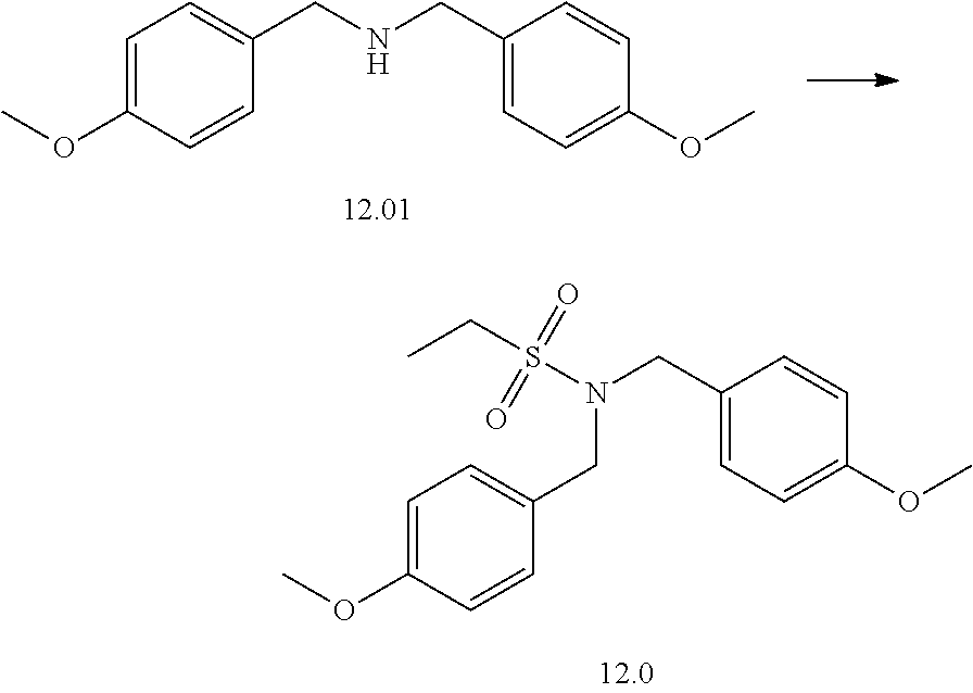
C1=C(OC)C=CC(CNCC2=CC=C(OC)C=C2)=C1.C1=C(CN(S(=O)(CC)=O)CC2=CC=C(OC)C=C2)C=CC(OC)=C1
